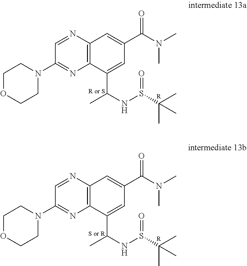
C1OCCN(C2=NC3=C(N=C2)C=C(C(N(C)C)=O)C=C3C(C)NS(C(C)(C)C)=O)C1.[R].C1OCCN(C2=NC3=C(N=C2)C=C(C(N(C)C)=O)C=C3C(C)NS(C(C)(C)C)=O)C1.[R]
